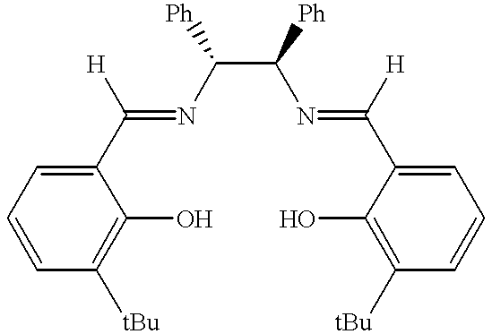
C1=CC([tBu])=C(O)C(C([H])=NC(C(N=C(C2=CC=CC([tBu])=C2O)[H])[Ph])[Ph])=C1
